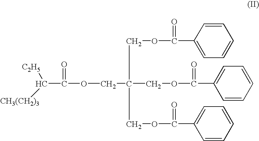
C(OCC(COC(C1=CC=CC=C1)=O)(COC(C1=CC=CC=C1)=O)COC(C1=CC=CC=C1)=O)(=O)C([CH3(CH2)3])[C2H5]
